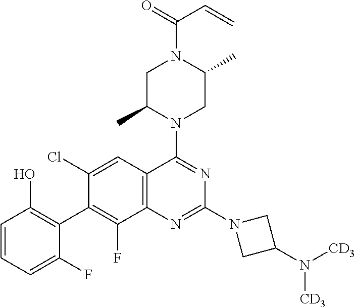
C1=CC=C(F)C(C2=C(F)C3=C(C=C2Cl)C(N2CC(C)N(C(=O)C=C)CC2C)=NC(N2CC(N([CD3])[CD3])C2)=N3)=C1O
